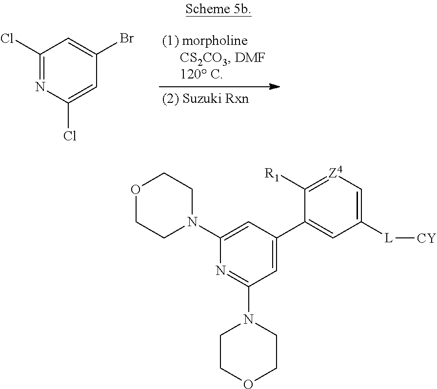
C1(Cl)=NC(Cl)=CC(Br)=C1.C1(N2CCOCC2)=CC(C2=CC([L][CY])=C[Z4]=C2[R1])=CC(N2CCOCC2)=N1
